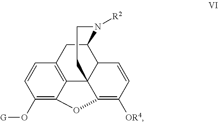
C12=C3C=CC(O[G])=C1OC1=C([OR4])C=CC4C21CCN([R2])C4C3
